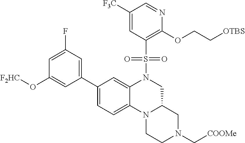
C1(C2=CC=C3C(=C2)N(S(C2=C(OCC[OTBS])N=CC([F3C])=C2)(=O)=O)CC2N3CCN(C[COOMe])C2)=CC(F)=CC(O[F2HC])=C1
